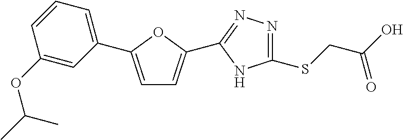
C1=C(C2=CC=CC(OC(C)C)=C2)OC(C2=NN=C(SCC(O)=O)N2)=C1
